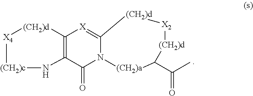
C12=C(C(=O)N3C(=[X]1)[(CH2)d][X2][(CH2)d]C(C(C)=O)[(CH2)a]3)N[(CH2)c][X4][(CH2)d]2
